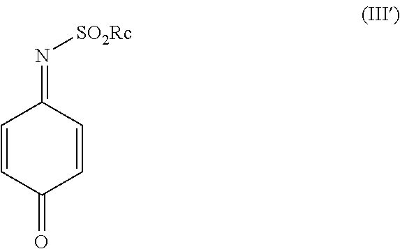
C1=CC(=O)C=CC1=N[SO2Rc]
